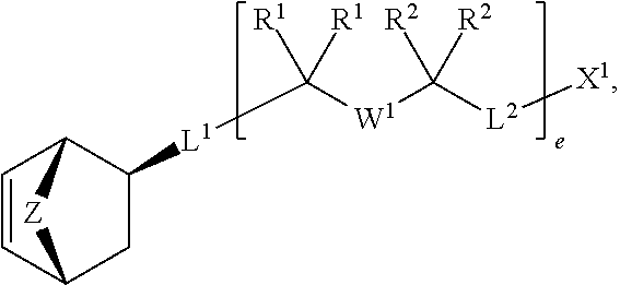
[L1](C([W1]C([L2][X1])([R2])[R2])([R1])[R1])C1C2C=CC(C1)[Z]2C
